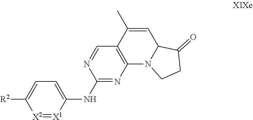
N(C1=NC2=C(C=N1)C(C)=CC1N2CCC1=O)C1=CC=C([R2])[X2]=[X1]1
